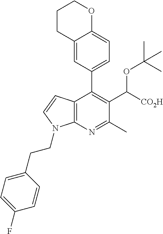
C1CC2=CC(C3=C(C([CO2H])OC(C)(C)C)C(C)=NC4=C3C=CN4CCC3=CC=C(F)C=C3)=CC=C2OC1
